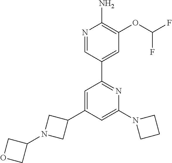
N1=CC(C2=NC(N3CCC3)=CC(C3CN(C4COC4)C3)=C2)=CC(OC(F)F)=C1N
